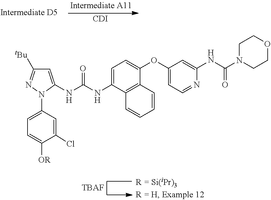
[CDI].C1=C(NC(NC2=CC=C(OC3=CC=NC(NC(=O)N4CCOCC4)=C3)C3=C2C=CC=C3)=O)N(C2=CC=C([OR])C(Cl)=C2)N=C1[tBu].[TBAF]
